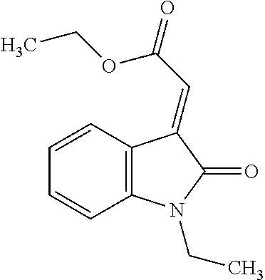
C12=C(N(CC)C(=O)C1=CC(=O)OCC)C=CC=C2
